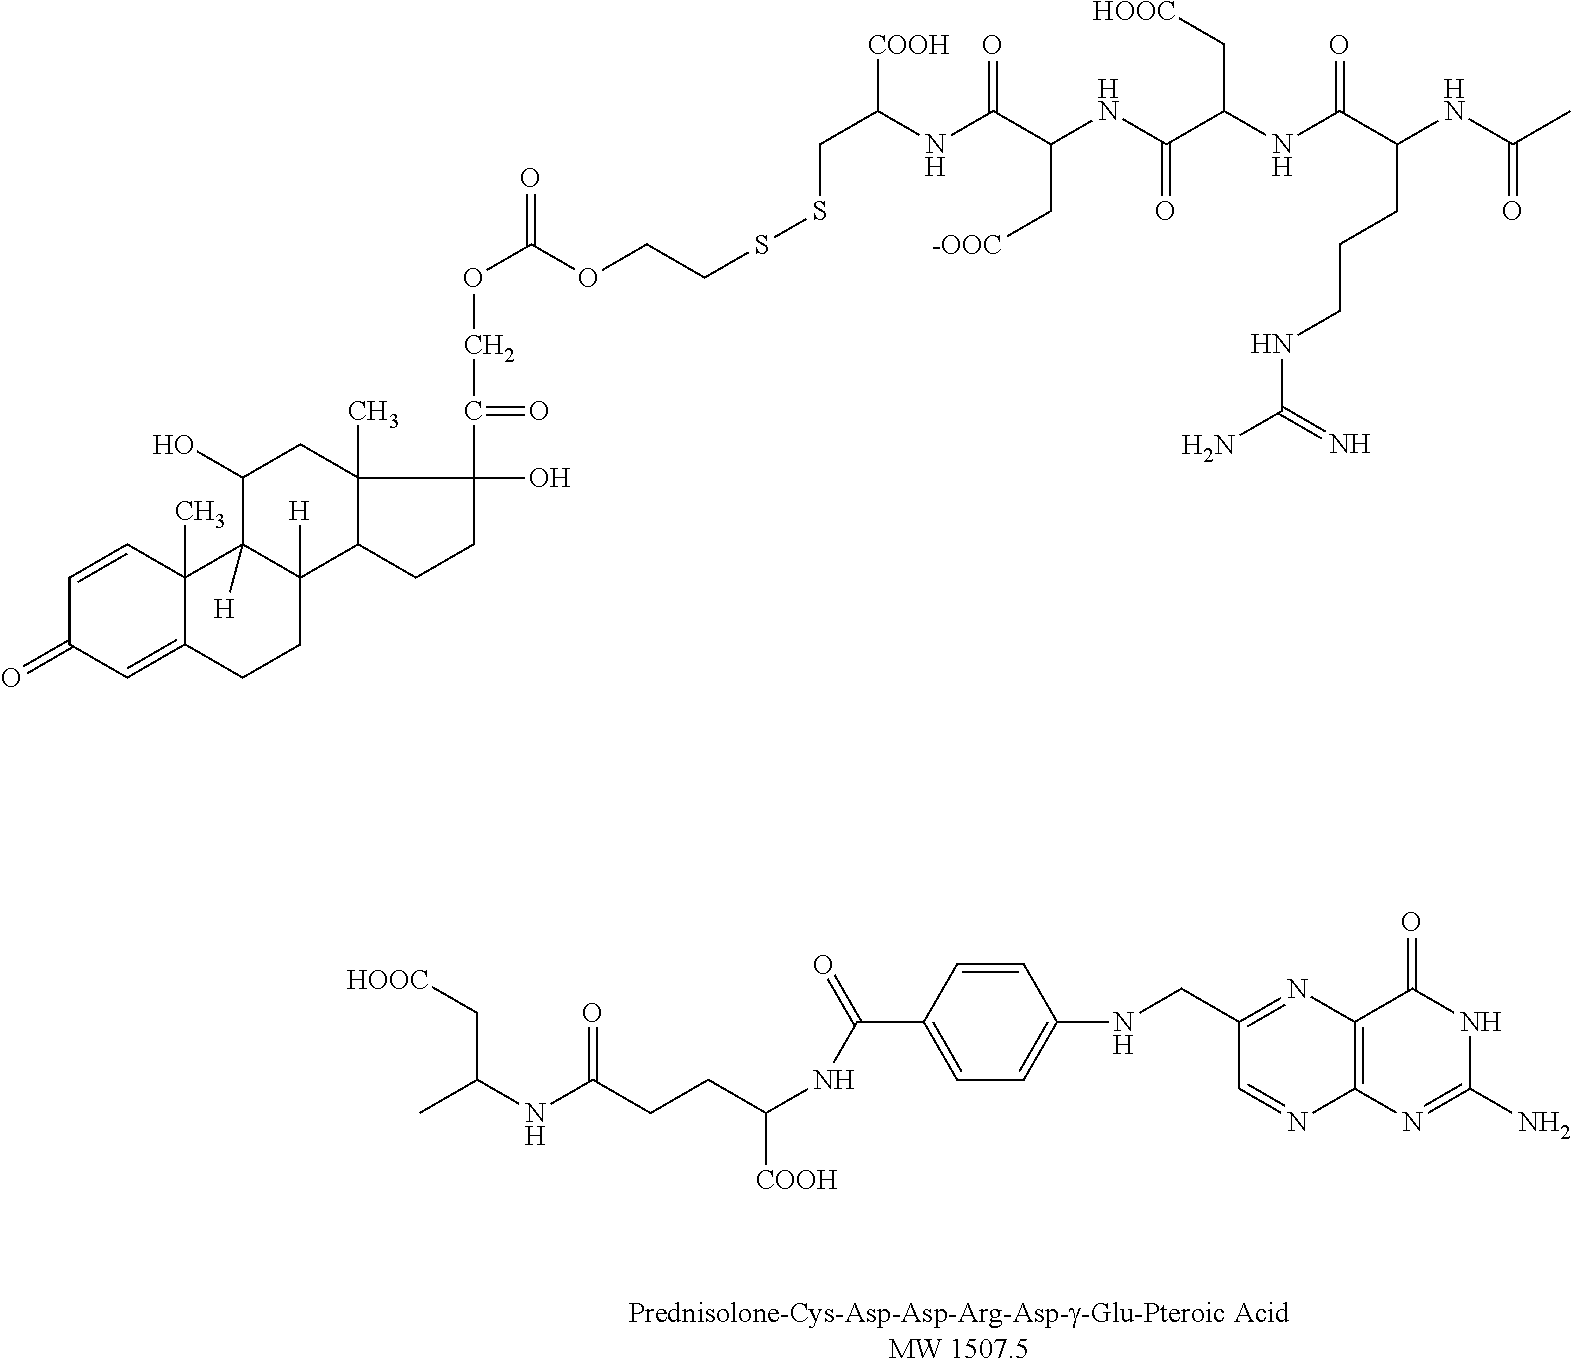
C1=CC(C(=O)NC([COOH])CCC(NC(C[HOOC])C)=O)=CC=C1NCC1=NC2=C(N=C1)N=C(N)NC2=O.C(NC(C(NC(C(NC(C(NC(CSSCCOC(OCC(=O)C1(O)CCC2C1(C)CC(O)C1([H])C2([H])CCC2=CC(=O)C=CC12C)=O)[COOH])=O)C[-OOC])=O)C[HOOC])=O)CCCNC(N)=N)(=O)C
